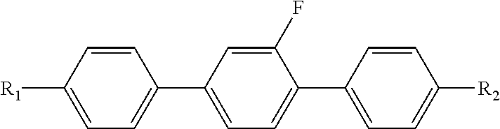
C1(C2=CC=C(C3=CC=C([R2])C=C3)C(F)=C2)=CC=C([R1])C=C1
